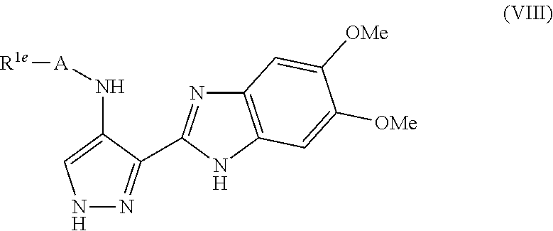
N1N=C(C2=NC3=C(N2)C=C([OMe])C([OMe])=C3)C(N[A][R1e])=C1
